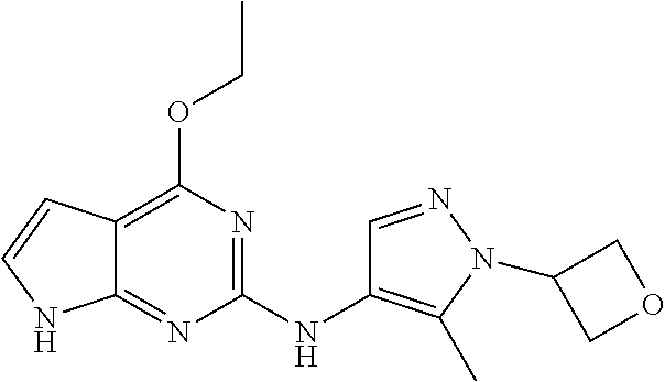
C12=C(OCC)N=C(NC3=C(C)N(C4COC4)N=C3)N=C1NC=C2
